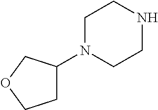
C1C(N2CCNCC2)COC1
